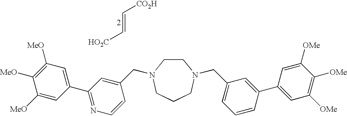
C1([MeO])=C([MeO])C([MeO])=CC(C2=NC=CC(CN3CCN(CC4=CC=CC(C5=CC([OMe])=C([OMe])C([OMe])=C5)=C4)CCC3)=C2)=C1.[CO2H]C=C[HO2C]
